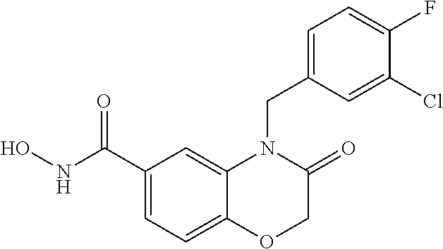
C1(C(NO)=O)=CC=C2C(=C1)N(CC1=CC=C(F)C(Cl)=C1)C(=O)CO2
